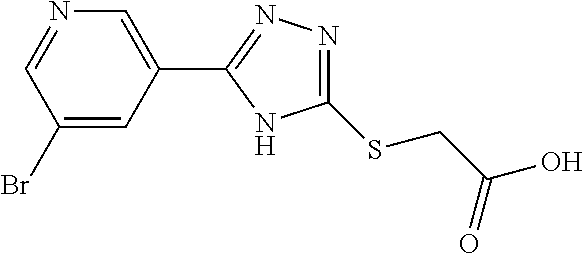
C1(Br)=CC(C2=NN=C(SCC(O)=O)N2)=CN=C1
